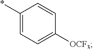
C1([OCF3])=CC=C(*)C=C1
